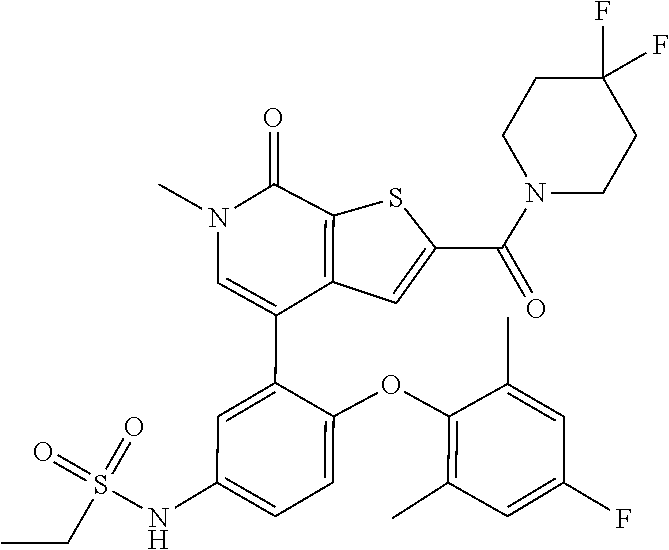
C1(C)=C(OC2=CC=C(NS(CC)(=O)=O)C=C2C2=CN(C)C(=O)C3=C2C=C(C(N2CCC(F)(F)CC2)=O)S3)C(C)=CC(F)=C1
